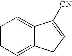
C1=CC=C2C(=C1)C([CN])=CC2
